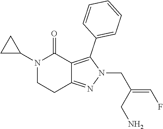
N1(C2CC2)CCC2=NN(CC(CN)=CF)C(C3=CC=CC=C3)=C2C1=O
